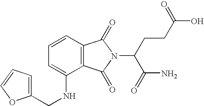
C12=C(C=CC=C1NCC1=CC=CO1)C(=O)N(C(CCC(O)=O)C(N)=O)C2=O
